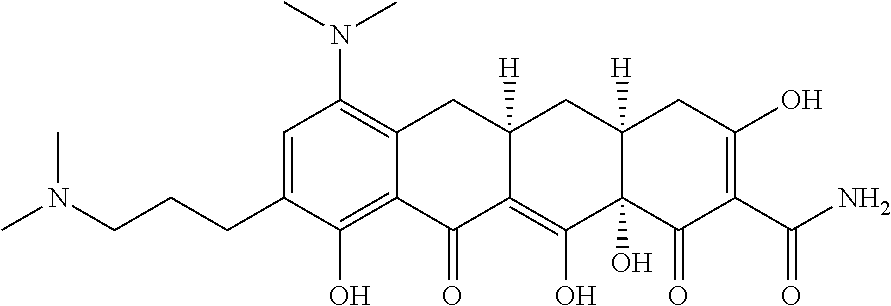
C(CC1=CC(N(C)C)=C2C(=C1O)C(=O)C1=C(O)C3(O)C([H])(CC1([H])C2)CC(O)=C(C(N)=O)C3=O)CN(C)C
